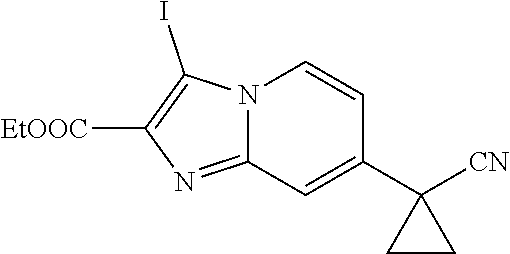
[EtOOC]C1=C(I)N2C(=N1)C=C(C1([CN])CC1)C=C2
